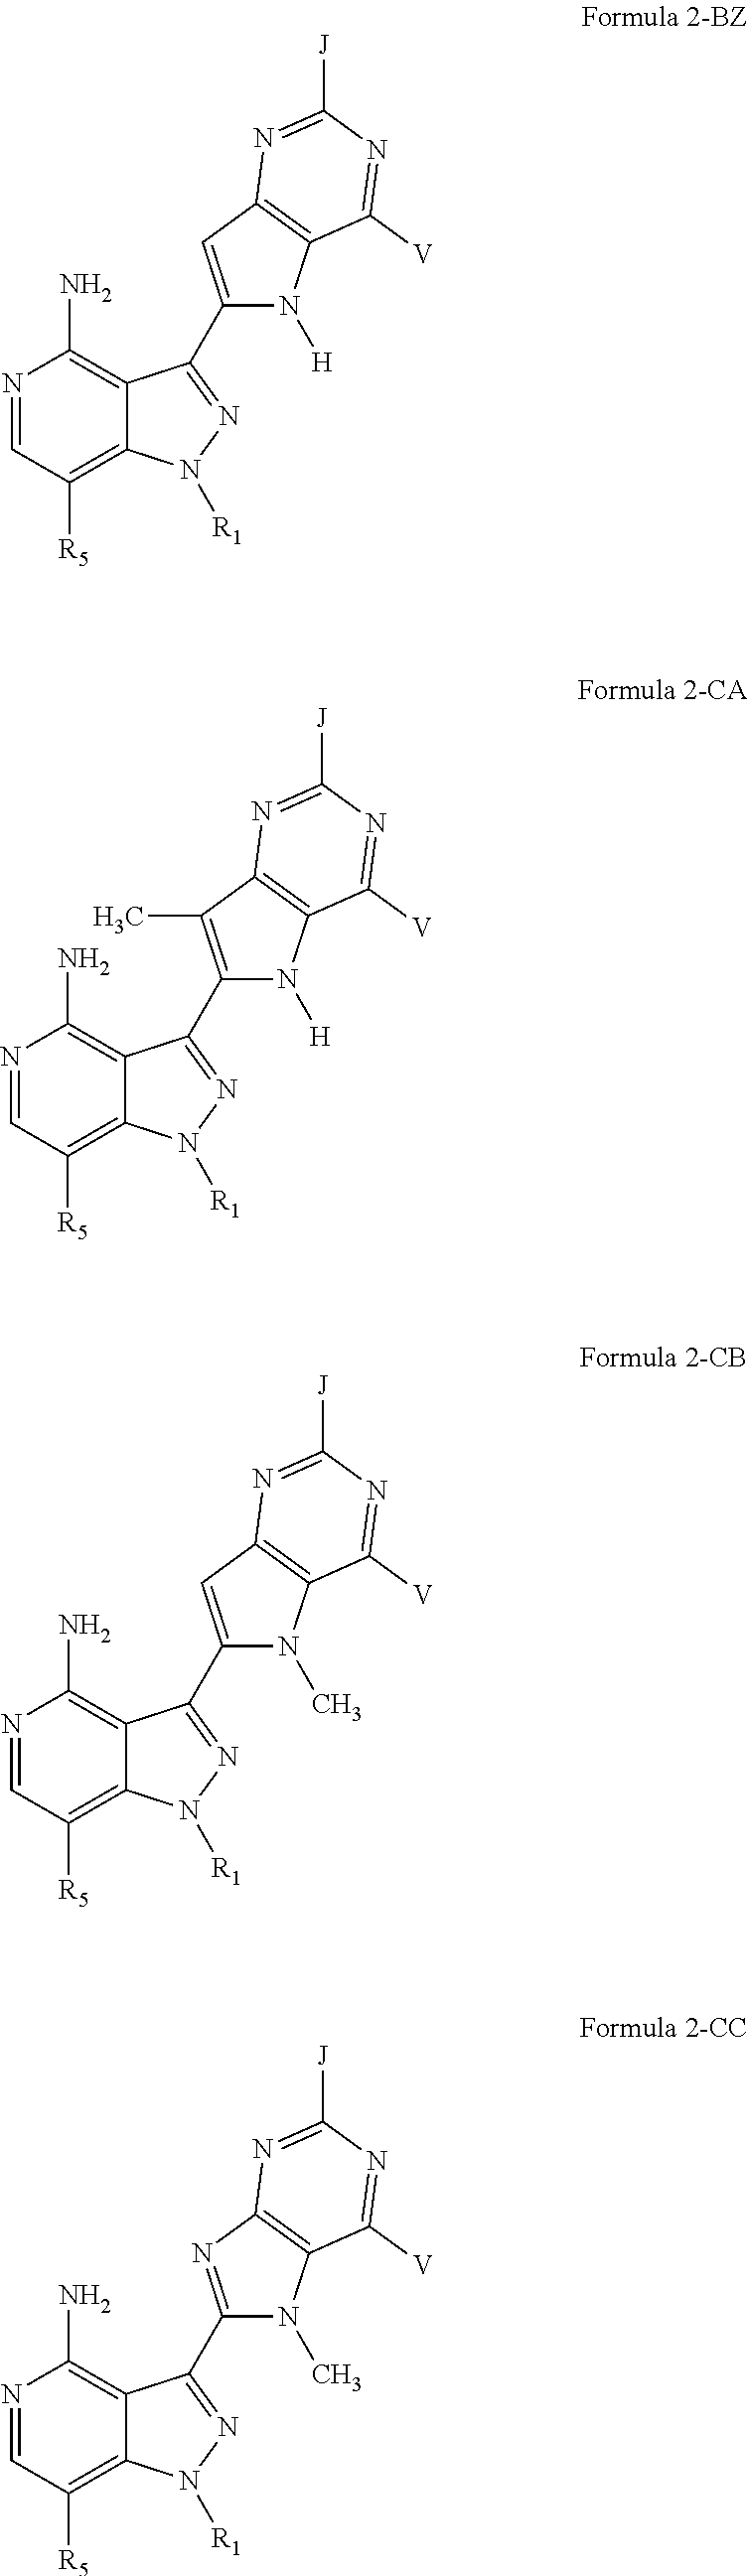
N1=CC([R5])=C2C(=C1N)C(C1=CC3=C(N1[H])C([V])=NC([J])=N3)=NN2[R1].N1=CC([R5])=C2C(=C1N)C(C1=C(C)C3=C(N1[H])C([V])=NC([J])=N3)=NN2[R1].N1=CC([R5])=C2C(=C1N)C(C1=CC3=C(N1C)C([V])=NC([J])=N3)=NN2[R1].N1=CC([R5])=C2C(=C1N)C(C1=NC3=C(N1C)C([V])=NC([J])=N3)=NN2[R1]
